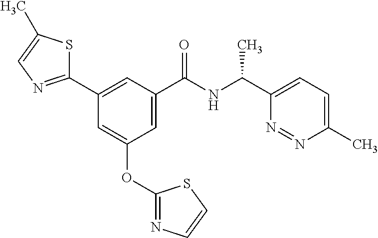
C1(C2=NC=C(C)S2)=CC(C(NC(C2=CC=C(C)N=N2)C)=O)=CC(OC2=NC=CS2)=C1
